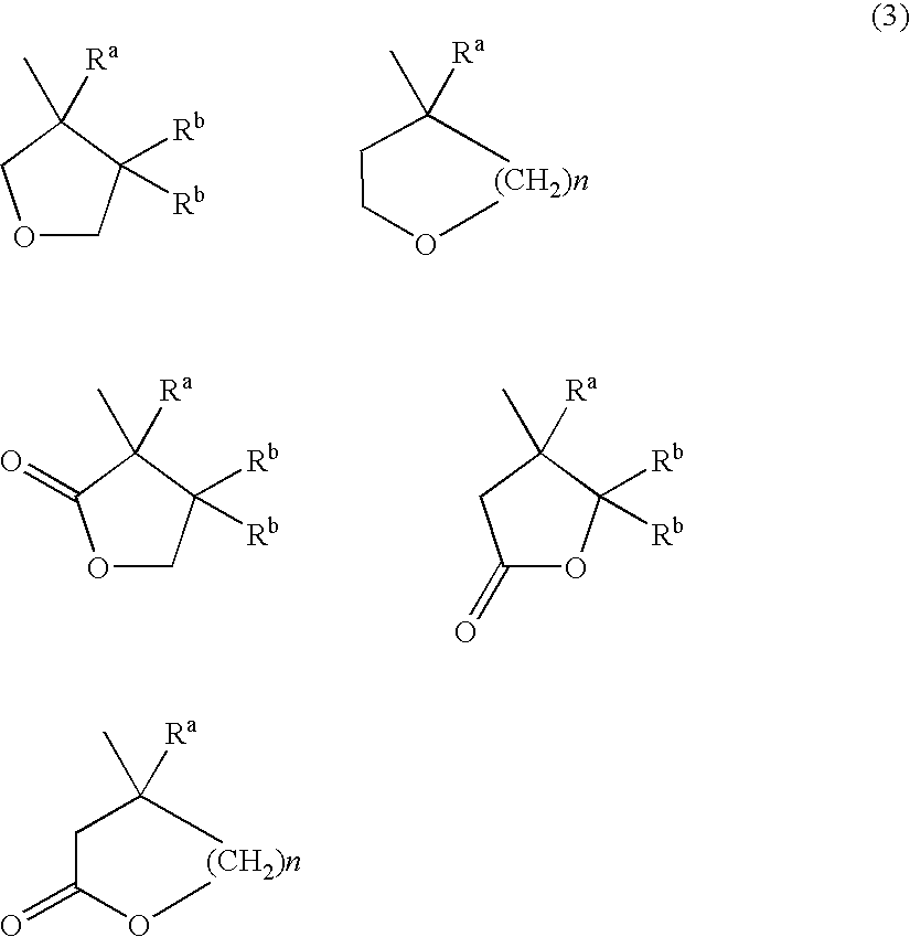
O1CC([Rb])([Rb])C(C)([Ra])C1.[(CH2)n]1OCCC1(C)[Ra].C1(=O)OC([Rb])([Rb])C(C)([Ra])C1.O1CC([Rb])([Rb])C(C)([Ra])C1=O.[(CH2)n]1OC(=O)CC1(C)[Ra]
